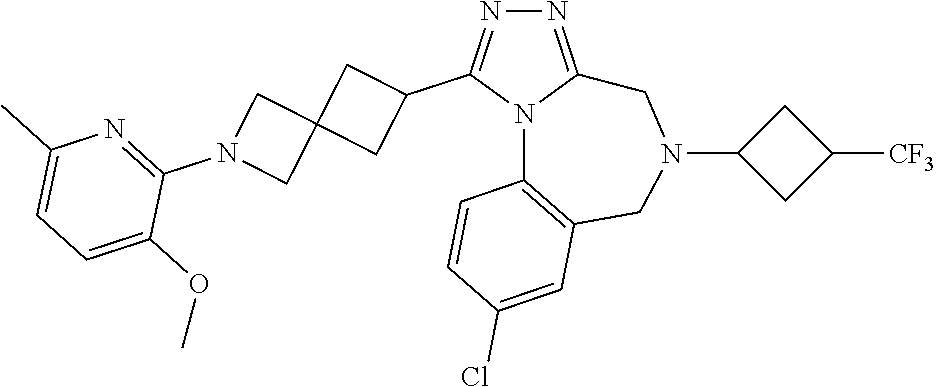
N1=C2N(C(C3CC4(C3)CN(C3=NC(C)=CC=C3OC)C4)=N1)C1=C(CN(C3CC([CF3])C3)C2)C=C(Cl)C=C1
